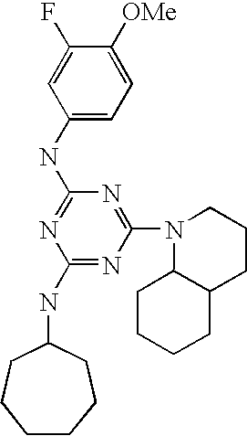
C1(NC2CCCCCC2)=NC(N2C3C(CCC2)CCCC3)=NC(NC2=CC=C([OMe])C(F)=C2)=N1
